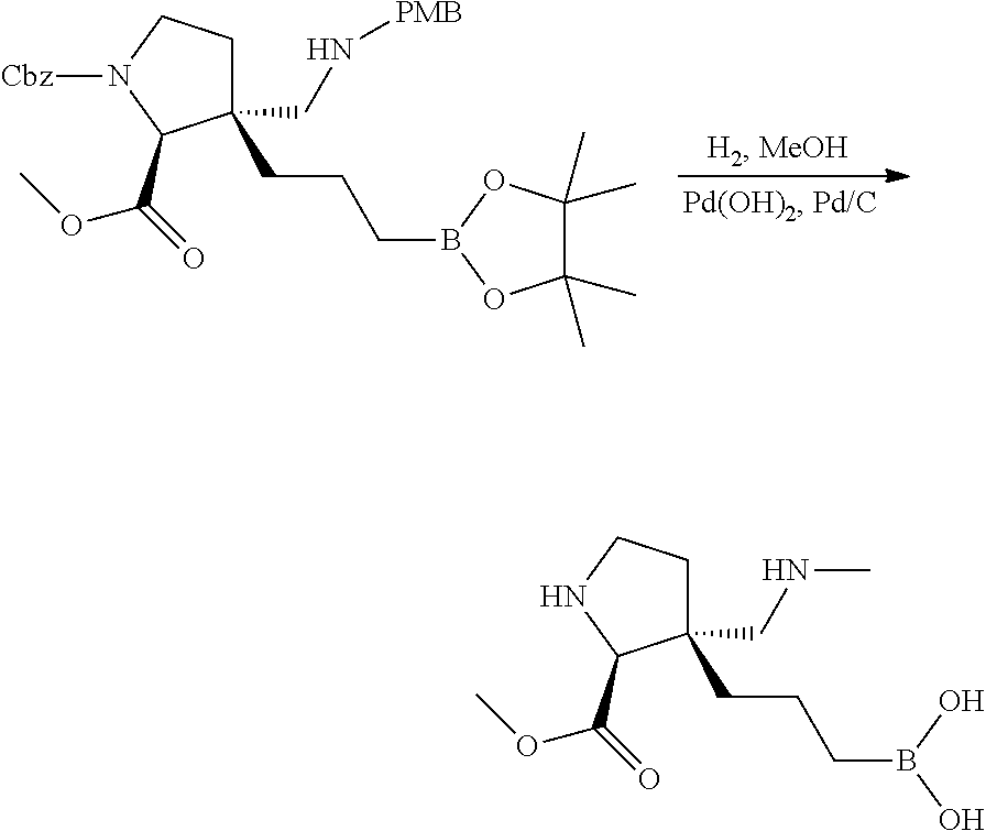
C1C(CCCB(O)O)(CNC)C(C(=O)OC)NC1.C1C(CCCB2OC(C)(C)C(C)(C)O2)(CN[PMB])C(C(=O)OC)N([Cbz])C1
